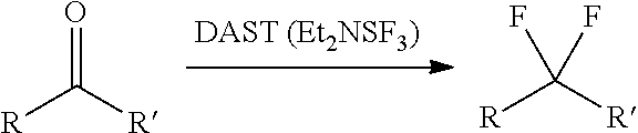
O=C([R])[R].C([R])([R])(F)F
